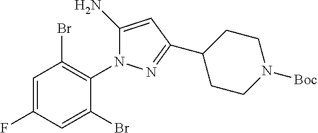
C1=C(F)C=C(Br)C(N2C(N)=CC(C3CCN([Boc])CC3)=N2)=C1Br
